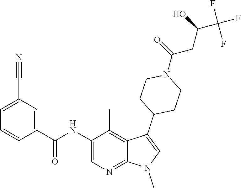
C1(NC(C2=CC(C#N)=CC=C2)=O)=CN=C2C(=C1C)C(C1CCN(C(CC(O)C(F)(F)F)=O)CC1)=CN2C
